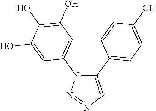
C1(C2=CC=C(O)C=C2)=CN=NN1C1=CC(O)=C(O)C(O)=C1
